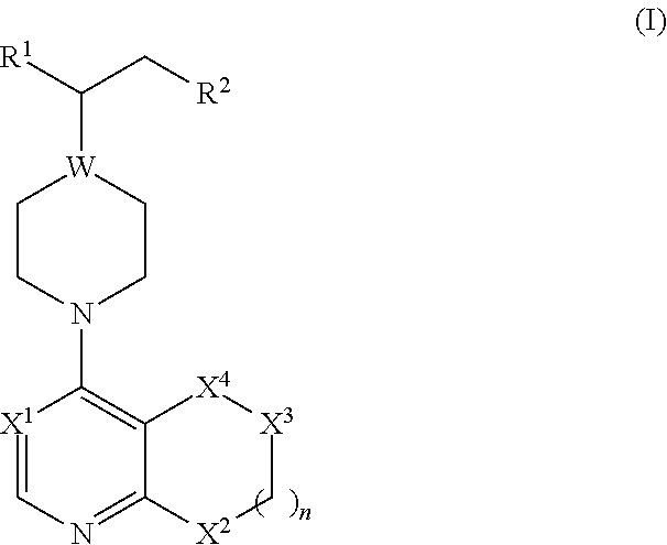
[X1]1=CN=C2C(=C1N1CC[W](C([R1])C[R2])CC1)[X4][X3]C[X2]2
